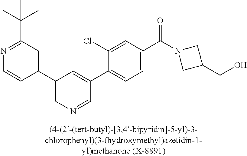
C1(C2=CN=CC(C3=CC=C(C(=O)N4CC(CO)C4)C=C3Cl)=C2)=CC(C(C)(C)C)=NC=C1
